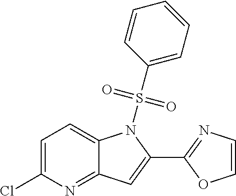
C1=C(Cl)N=C2C(=C1)N(S(=O)(=O)C1=CC=CC=C1)C(C1=NC=CO1)=C2
